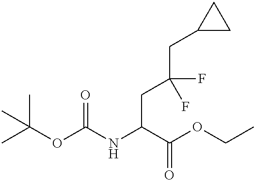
CC(OC(NC(C(OCC)=O)CC(CC1CC1)(F)F)=O)(C)C
